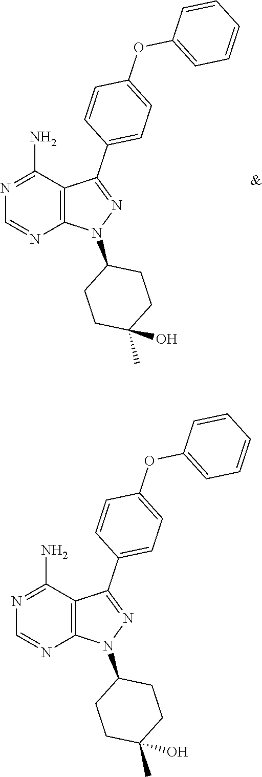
C1(N2N=C(C3=CC=C(OC4=CC=CC=C4)C=C3)C3=C2N=CN=C3N)CCC(O)(C)CC1.C1(N2N=C(C3=CC=C(OC4=CC=CC=C4)C=C3)C3=C2N=CN=C3N)CCC(O)(C)CC1
